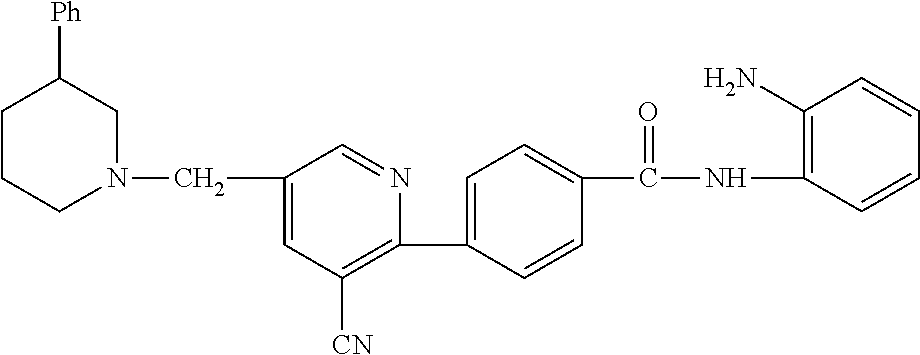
C1(C2=CC=C(C(NC3=C(N)C=CC=C3)=O)C=C2)=C([CN])C=C(CN2CC([Ph])CCC2)C=N1
